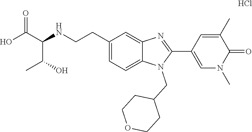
C1=C(CCNC(C(O)=O)C(O)C)C=C2C(=C1)N(CC1CCOCC1)C(C1=CN(C)C(=O)C(C)=C1)=N2.Cl
